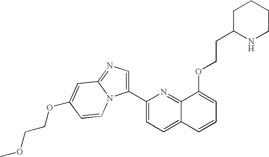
C1(C2=CC=C3C(=N2)C(OCCC2NCCCC2)=CC=C3)=CN=C2N1C=CC(OCCOC)=C2
